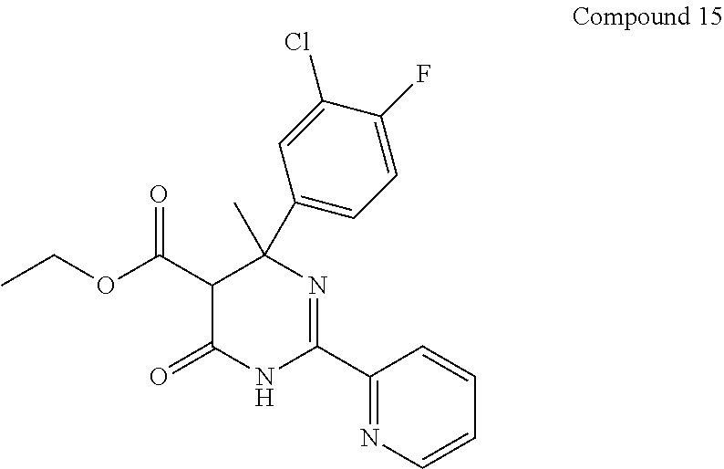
C1(C(OCC)=O)C(=O)NC(C2=NC=CC=C2)=NC1(C)C1=CC=C(F)C(Cl)=C1
